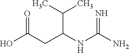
OC(=O)CC(NC(=N)N)C(C)C
